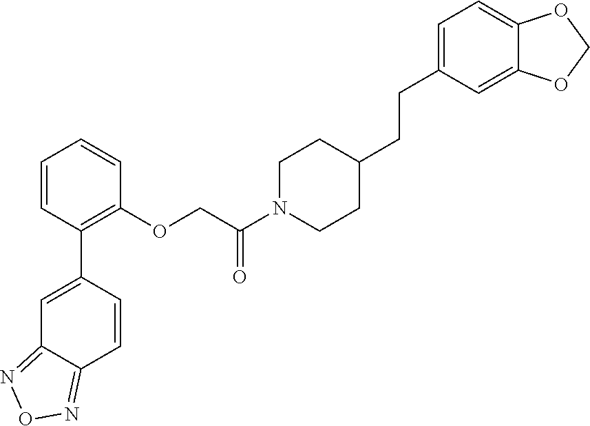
C1=C(C2=C(OCC(N3CCC(CCC4=CC=C5C(=C4)OCO5)CC3)=O)C=CC=C2)C=CC2=NON=C12
